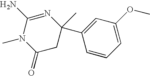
C1(N)=NC(C)(C2=CC(OC)=CC=C2)CC(=O)N1C
